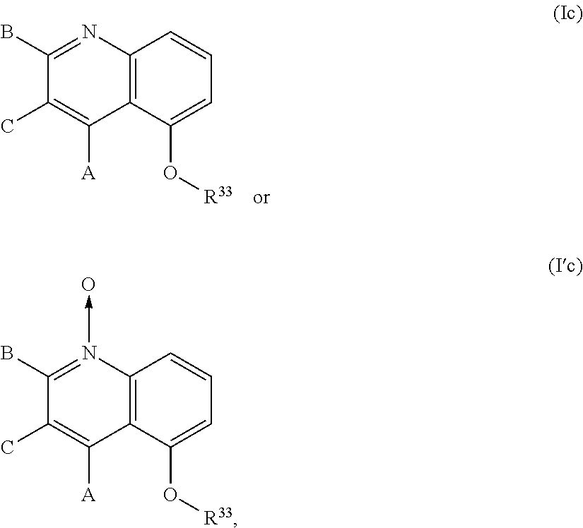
C12=C(C(O[R33])=CC=C1)C([A])=C(C)C(B)=N2.C12=C(C(O[R33])=CC=C1)C([A])=C(C)C(B)=N2->O
